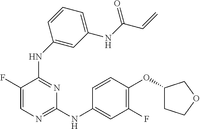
N(C1=NC=C(F)C(NC2=CC(NC(=O)C=C)=CC=C2)=N1)C1=CC(F)=C(OC2CCOC2)C=C1
